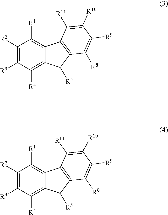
C1([R2])=C([R3])C([R4])=C2C(=C1[R1])C1=C(C2[R5])C([R8])=C([R9])C([R10])=C1[R11].C1([R2])=C([R3])C([R4])=C2C(=C1[R1])C1=C(C2[R5])C([R8])=C([R9])C([R10])=C1[R11]
